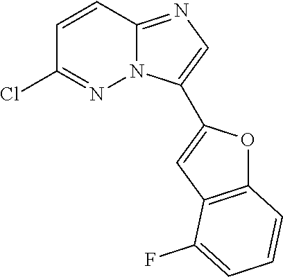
C1=CC2=NC=C(C3=CC4=C(O3)C=CC=C4F)N2N=C1Cl
